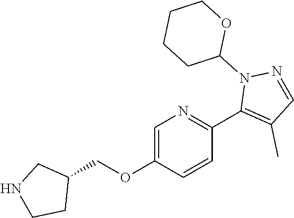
C1=C(OCC2CNCC2)C=CC(C2=C(C)C=NN2C2OCCCC2)=N1
